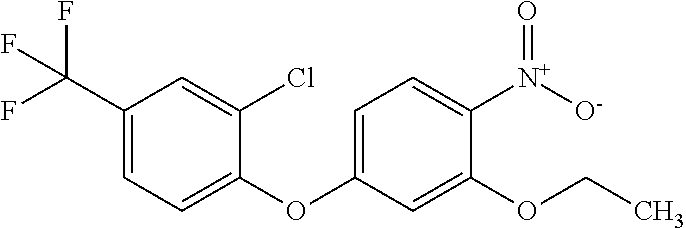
C1(C(F)(F)F)=CC=C(OC2=CC=C([N+]([O-])=O)C(OCC)=C2)C(Cl)=C1
